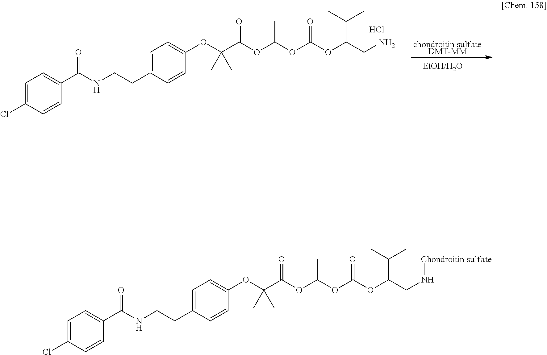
O(C(OC(C(C)C)CN[Chondroitin sulfate])=O)C(OC(C(OC1=CC=C(CCNC(C2=CC=C(Cl)C=C2)=O)C=C1)(C)C)=O)C.[chondroitin sulfateDMT-MM].O(C(OC(C(C)C)CN)=O)C(OC(C(OC1=CC=C(CCNC(C2=CC=C(Cl)C=C2)=O)C=C1)(C)C)=O)C.Cl.[EtOH/H2O]
